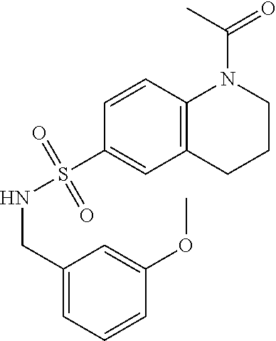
C1(S(NCC2=CC=CC(OC)=C2)(=O)=O)=CC2=C(C=C1)N(C(C)=O)CCC2
